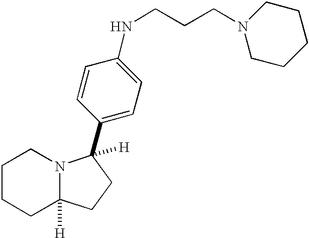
C1CCC2([H])N(C1)C([H])(C1=CC=C(NCCCN3CCCCC3)C=C1)CC2
